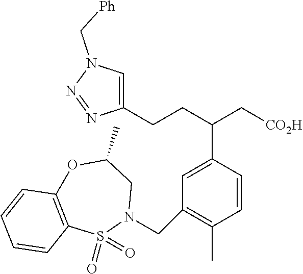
C1=CC(C)=C(CN2CC(C)OC3=C(S2(=O)=O)C=CC=C3)C=C1C(CCC1=CN(C[Ph])N=N1)C[CO2H]
